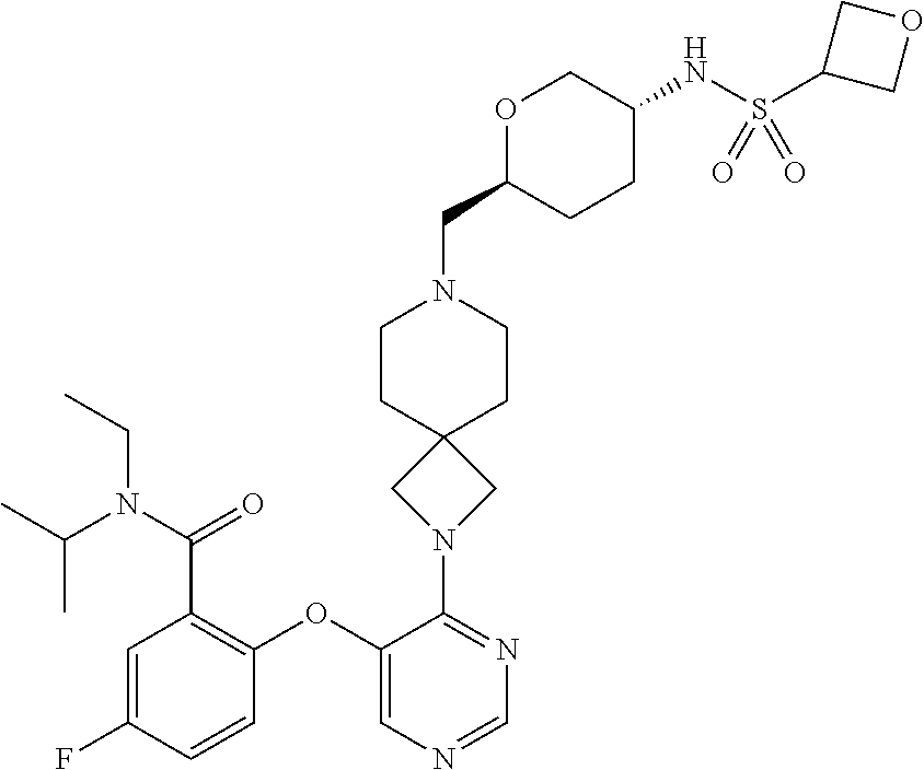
C1=C(F)C=CC(OC2=CN=CN=C2N2CC3(C2)CCN(CC2CCC(NS(C4COC4)(=O)=O)CO2)CC3)=C1C(N(C(C)C)CC)=O
